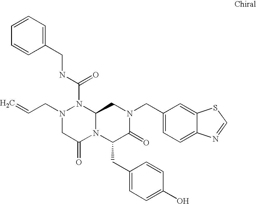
C1=CC=C(CNC(N2N(CC=C)CC(=O)N3C2CN(CC2=CC=C4C(=C2)SC=N4)C(=O)C3CC2=CC=C(O)C=C2)=O)C=C1
